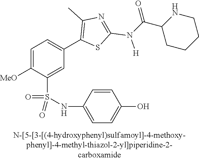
C1=C([MeO])C(S(NC2=CC=C(O)C=C2)(=O)=O)=CC(C2=C(C)N=C(N(C(C3CCCCN3)=O)[H])S2)=C1
